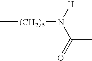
C[(CH2)5]N([H])C(=O)C
